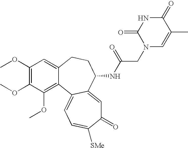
C1(OC)=C(OC)C(OC)=C2C(=C1)CCC(NC(CN1C=C(C)C(=O)NC1=O)=O)C1=CC(=O)C([SMe])=CC=C21
